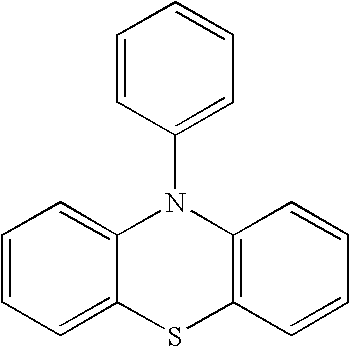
C1=CC=C2C(=C1)N(C1=CC=CC=C1)C1=C(S2)C=CC=C1
